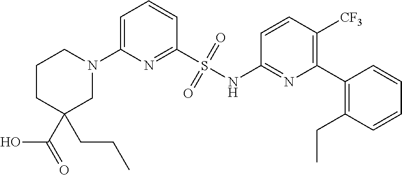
C1=C(N2CCCC(CCC)(C(=O)O)C2)N=C(S(NC2=NC(C3=C(CC)C=CC=C3)=C([CF3])C=C2)(=O)=O)C=C1
